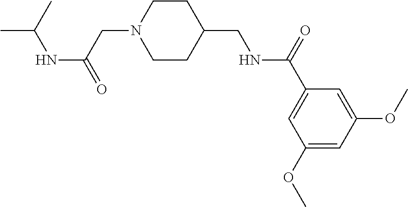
CC(C)NC(=O)CN1CCC(CNC(C2=CC(OC)=CC(OC)=C2)=O)CC1
